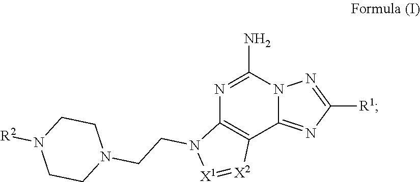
C1(N)=NC2=C(C3=NC([R1])=NN13)[X2]=[X1]N2CCN1CCN([R2])CC1
